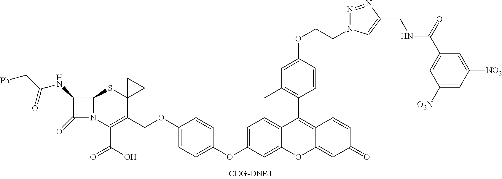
C1=C(OC2=CC=C(OCC3=C(C(O)=O)N4C(SC35CC5)C(NC(=O)C[Ph])C4=O)C=C2)C=C2C(=C1)C(C1=C(C)C=C(OCCN3N=NC(CNC(C4=CC([O2N])=CC([NO2])=C4)=O)=C3)C=C1)=C1C(=CC(=O)C=C1)O2
